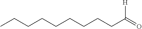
C(CCCCCCC(=O)[H])CC
